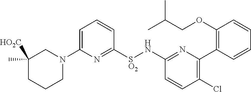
C1([HO2C])(C)CCCN(C2=CC=CC([SO2]NC3=NC(C4=C(OCC(C)C)C=CC=C4)=C(Cl)C=C3)=N2)C1
